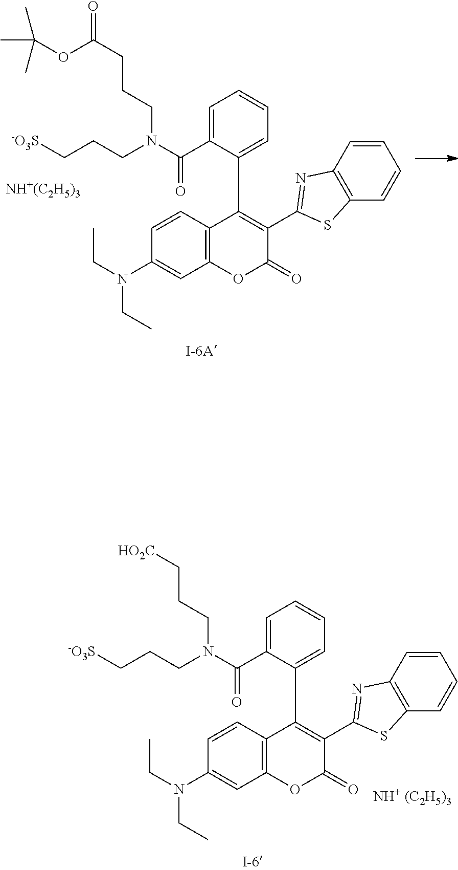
C(CCN(C(C1=CC=CC=C1C1=C(C2=NC3=C(S2)C=CC=C3)C(=O)OC2=C1C=CC(N(CC)CC)=C2)=O)CCC[-O3S])[HO2C].C(CCN(C(C1=CC=CC=C1C1=C(C2=NC3=C(S2)C=CC=C3)C(=O)OC2=C1C=CC(N(CC)CC)=C2)=O)CCC[-O3S])C(OC(C)(C)C)=O.[NH+(C2H5)3]
